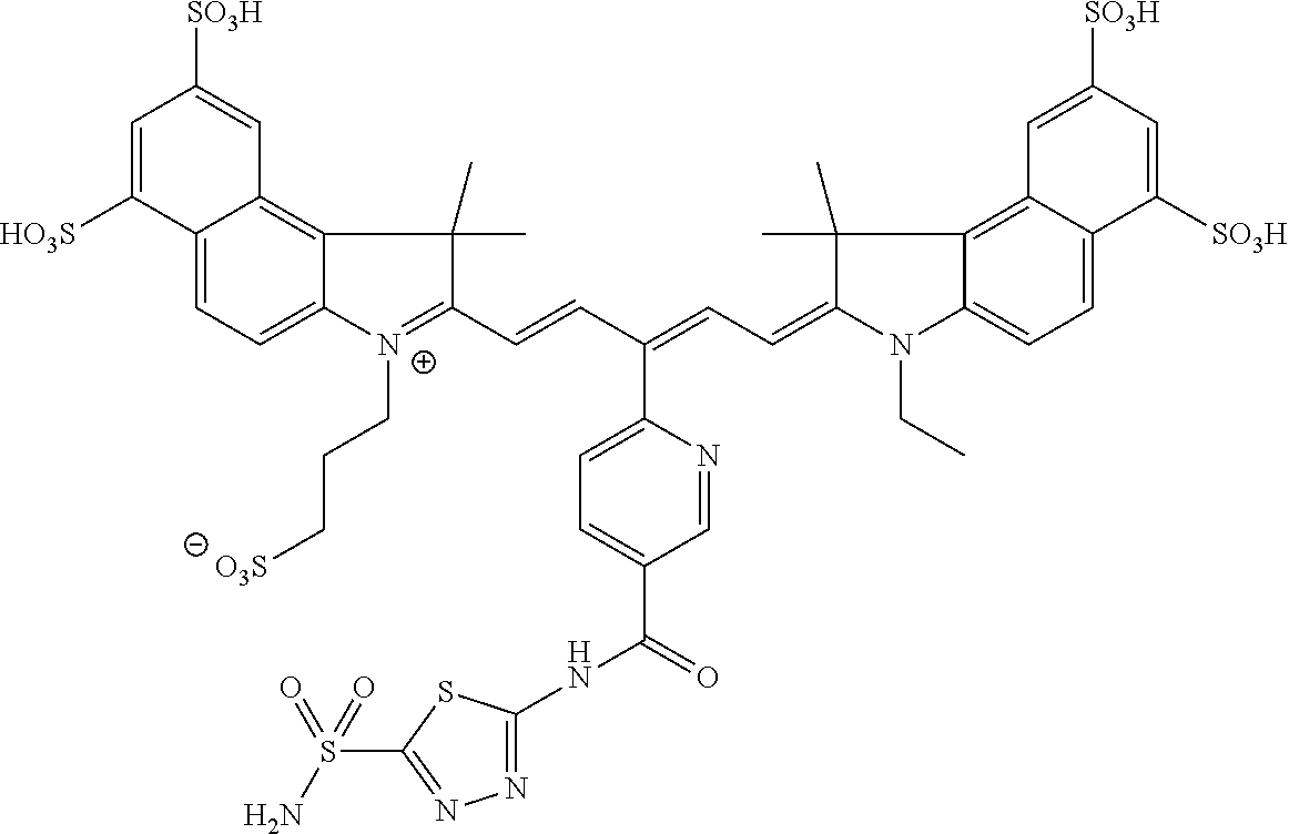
C12=CC=C3C(=C1C=C([SO3H])C=C2[HO3S])C(C)(C)C(C=CC(=CC=C1N(CC)C2=CC=C4C(=C2C1(C)C)C=C([SO3H])C=C4[SO3H])C1=CC=C(C(=O)NC2=NN=C(S(=O)(N)=O)S2)C=N1)=[N+]3CCC[O3S]
